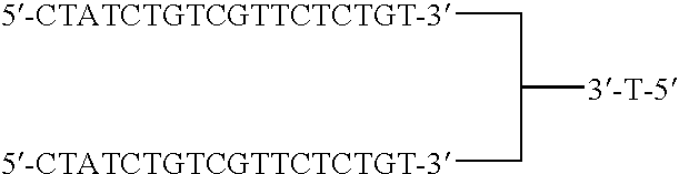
[5-CTATCTGTCGTTCTCTGT-3]CC([3-T-5])C[5-CTATCTGTCGTTCTCTGT-3]
